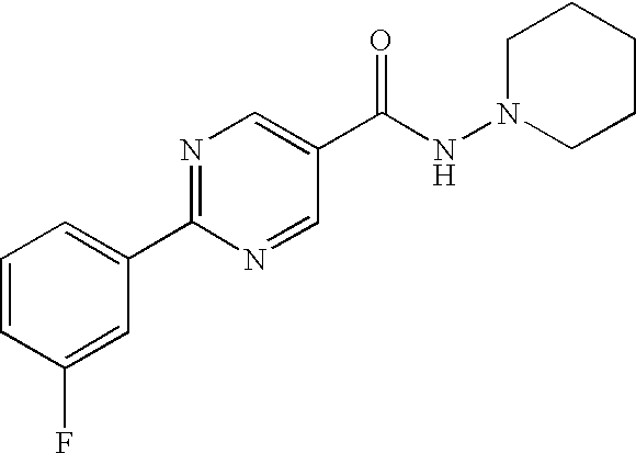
N1=C(C2=CC=CC(F)=C2)N=CC(C(NN2CCCCC2)=O)=C1
